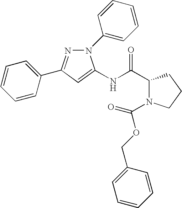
N(C(C1N(C(OCC2=CC=CC=C2)=O)CCC1)=O)C1=CC(C2=CC=CC=C2)=NN1C1=CC=CC=C1
